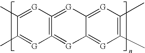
C12=C(=[G]C3=[G]C(C)=C(C)[G]=C3[G]=1)[G]=C(C)C(C)=[G]2
